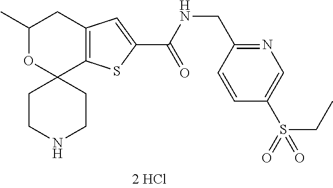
C1(C)OC2(C3=C(C1)C=C(C(=O)NCC1=NC=C(S(=O)(CC)=O)C=C1)S3)CCNCC2
